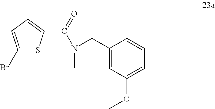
C1=C(CN(C)C(C2=CC=C(Br)S2)=O)C=CC=C1OC
